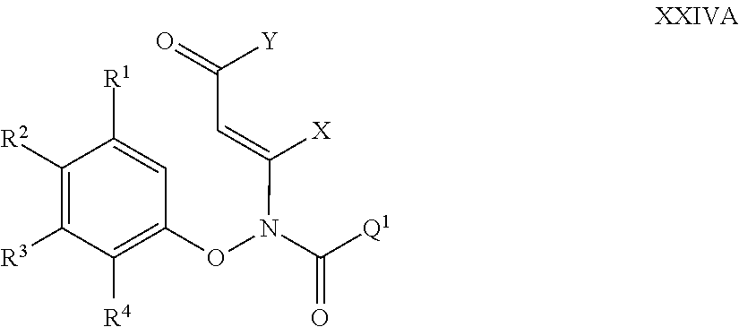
C1([R2])=C([R3])C([R4])=C(ON(C([Q1])=O)C([X])=CC(=O)[Y])C=C1[R1]
